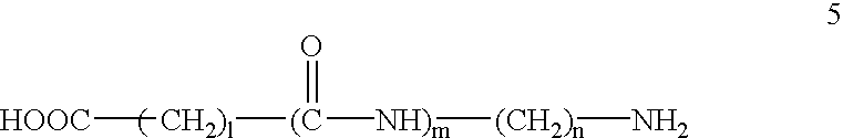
[HOOC][CH2)l][(C]([NH)m][(CH2)n]N)=O
